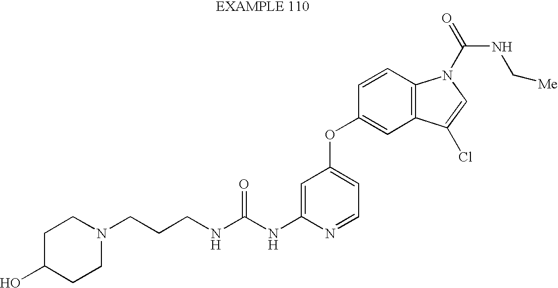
N(C(NC1=CC(OC2=CC3=C(C=C2)N(C(NC[Me])=O)C=C3Cl)=CC=N1)=O)CCCN1CCC(O)CC1
